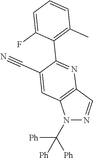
N1(C([Ph])([Ph])[Ph])N=CC2=C1C=C(C#N)C(C1=C(C)C=CC=C1F)=N2
